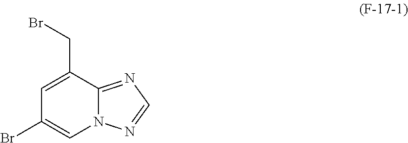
C1=C(CBr)C2=NC=NN2C=C1Br
